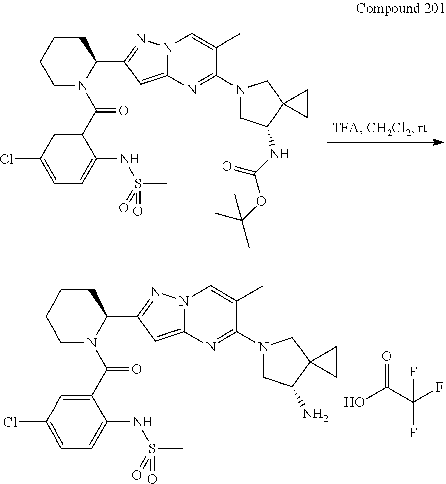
C1(C(N2C(C3=NN4C(=C3)N=C(N3CC(N)C5(C3)CC5)C(C)=C4)CCCC2)=O)=CC(Cl)=CC=C1NS(C)(=O)=O.OC(C(F)(F)F)=O.C1(C(N2C(C3=NN4C(=C3)N=C(N3CC(NC(OC(C)(C)C)=O)C5(C3)CC5)C(C)=C4)CCCC2)=O)=CC(Cl)=CC=C1NS(C)(=O)=O
